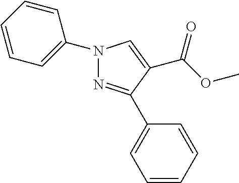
C(OC)(=O)C1=CN(C2=CC=CC=C2)N=C1C1=CC=CC=C1
